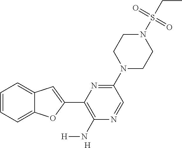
C1=CC=C2C(=C1)C=C(C1=C(N[H])N=CC(N3CCN(S(CC)(=O)=O)CC3)=N1)O2.[H]
